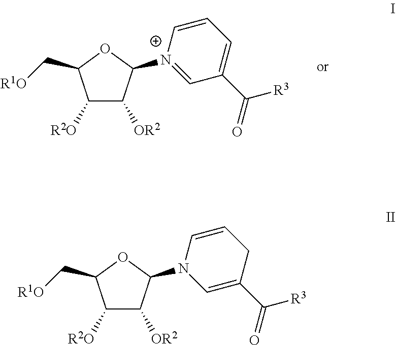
C1([R2O])C([OR2])C([N+]2=CC(C(=O)[R3])=CC=C2)OC1C[R1O].C1([R2O])C([OR2])C(N2C=C(C(=O)[R3])CC=C2)OC1C[R1O]
